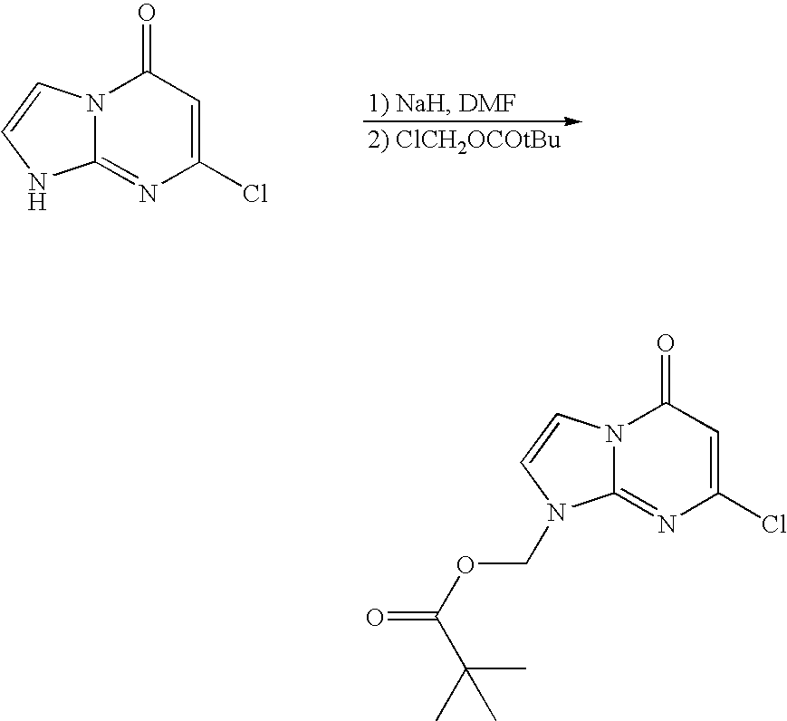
N12C(=NC(Cl)=CC1=O)NC=C2.N12C(=NC(Cl)=CC1=O)N(COC(=O)C(C)(C)C)C=C2
